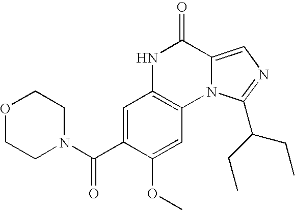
C1=C(C(N2CCOCC2)=O)C(OC)=CC2=C1NC(=O)C1=CN=C(C(CC)CC)N21
